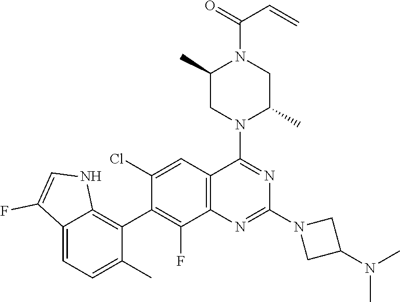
C12=C(C=C(Cl)C(C3=C4C(=CC=C3C)C(F)=CN4)=C1F)C(N1C(C)CN(C(=O)C=C)C(C)C1)=NC(N1CC(N(C)C)C1)=N2
